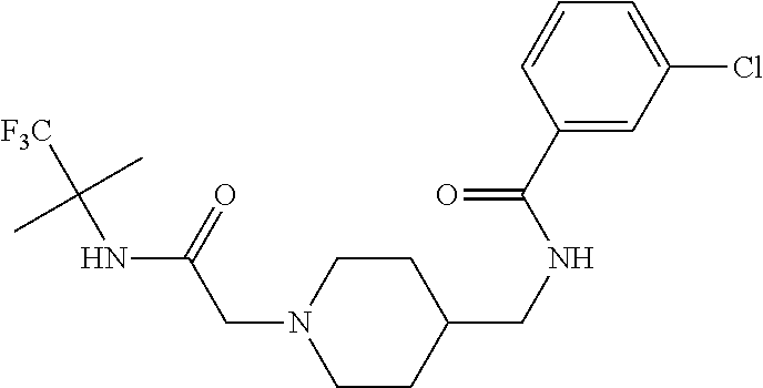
C1CC(CNC(C2=CC(Cl)=CC=C2)=O)CCN1CC(NC([F3C])(C)C)=O
